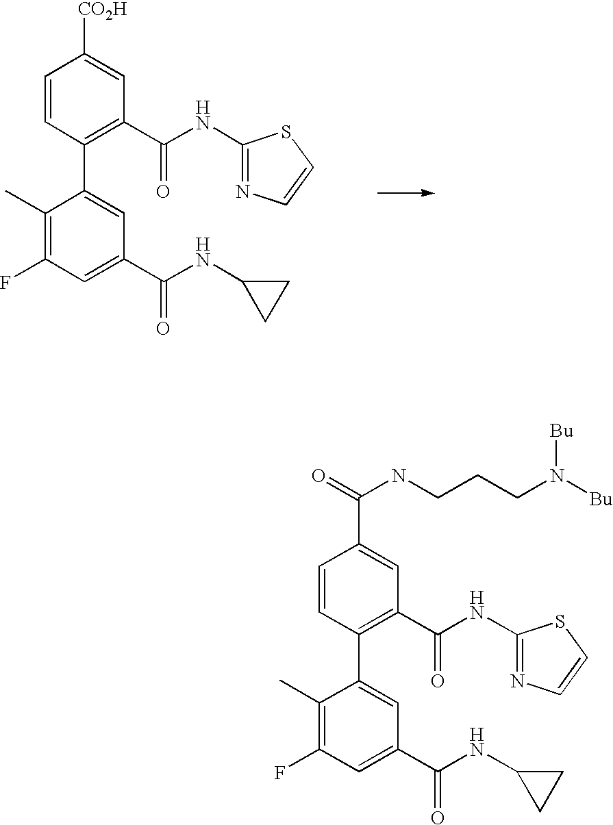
C1(C)=C(F)C=C(C(=O)NC2CC2)C=C1C1=C(C(NC2=NC=CS2)=O)C=C([CO2H])C=C1.C1(C)=C(F)C=C(C(=O)NC2CC2)C=C1C1=C(C(NC2=NC=CS2)=O)C=C(C(=O)NCCCN([Bu])[Bu])C=C1
